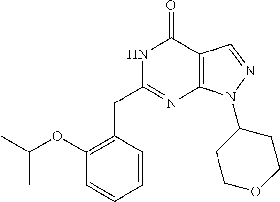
N1C(CC2=C(OC(C)C)C=CC=C2)=NC2=C(C1=O)C=NN2C1CCOCC1
